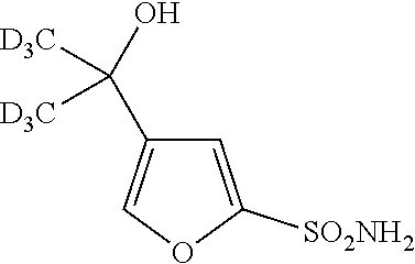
C1=C([SO2NH2])OC=C1C(O)([D3C])[D3C]
